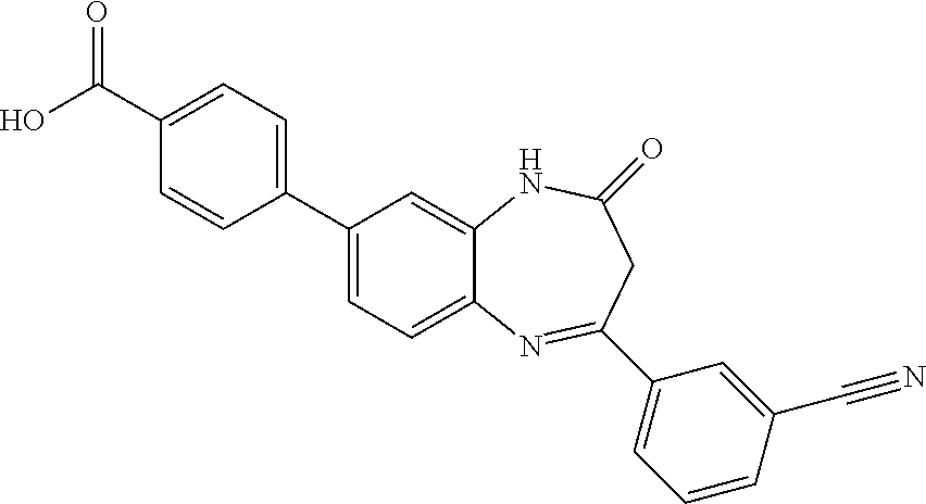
C1(C2=CC=C3C(=C2)NC(=O)CC(C2=CC=CC(C#N)=C2)=N3)=CC=C(C(O)=O)C=C1
